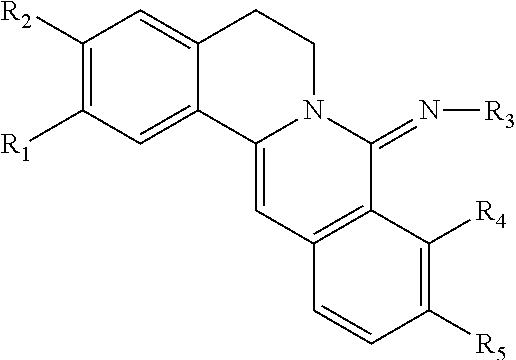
C1([R2])=C([R1])C=C2C(=C1)CCN1C2=CC2=C(C1=N[R3])C([R4])=C([R5])C=C2
